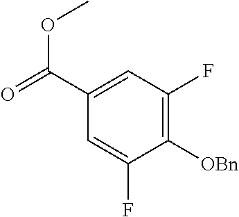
C1=C(C(=O)OC)C=C(F)C([OBn])=C1F
